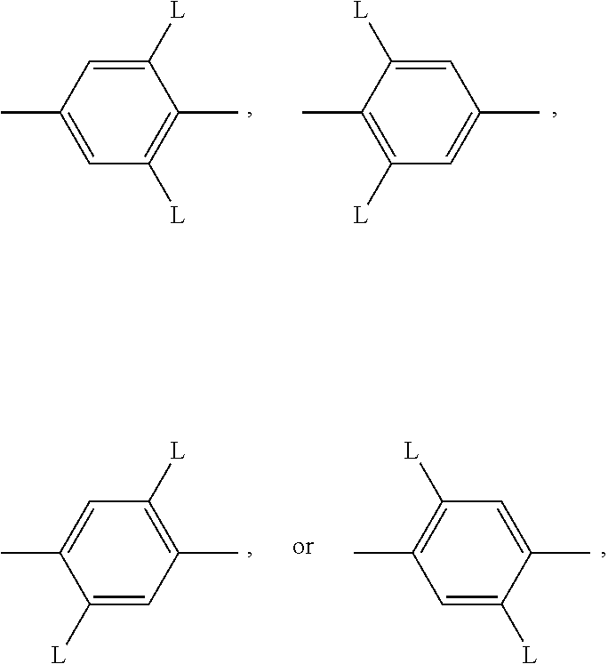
C1([L])=CC(C)=CC([L])=C1C.C1=C([L])C(C)=C([L])C=C1C.C1([L])=C(C)C=C([L])C(C)=C1.C1([L])=C(C)C=C([L])C(C)=C1
